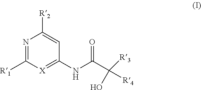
C1([R1])=NC([R2])=CC(NC(=O)C([R3])([R4])O)=[X]1
